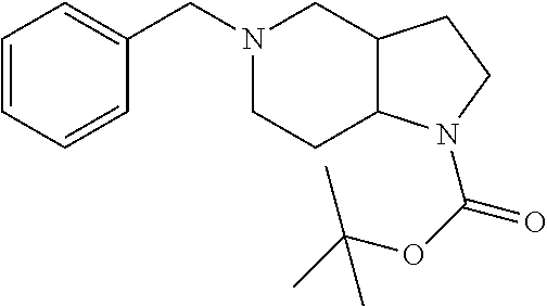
C1=CC=CC(CN2CCC3C(C2)CCN3C(OC(C)(C)C)=O)=C1
